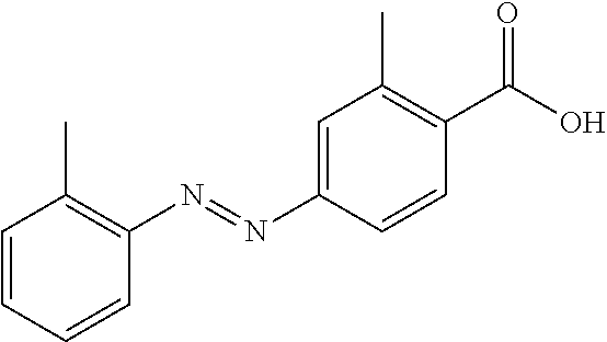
C1=CC(C)=C(N=NC2=CC(C)=C(C(O)=O)C=C2)C=C1
